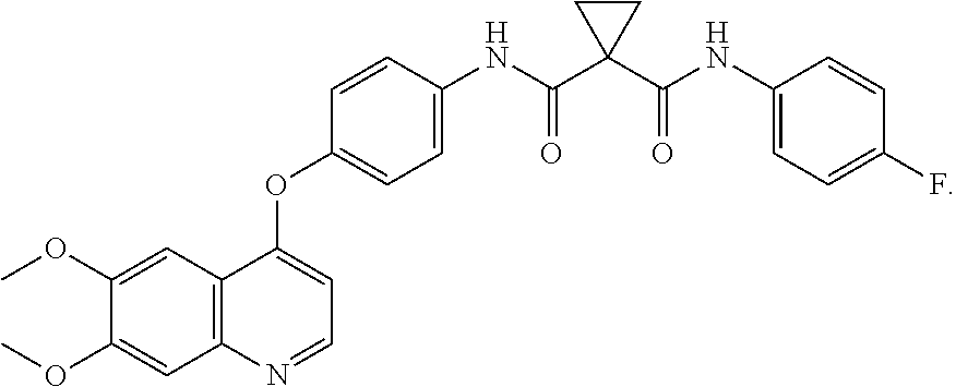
C1(OC)=CC2=C(C=C1OC)N=CC=C2OC1=CC=C(NC(C2(C(NC3=CC=C(F)C=C3)=O)CC2)=O)C=C1
